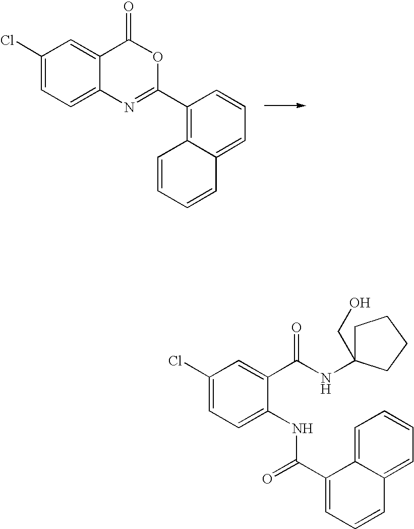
C1=CC=CC2=CC=CC(C3=NC4=CC=C(Cl)C=C4C(=O)O3)=C12.N(C(C1=CC(Cl)=CC=C1NC(=O)C1=CC=CC2=CC=CC=C21)=O)C1(CO)CCCC1
